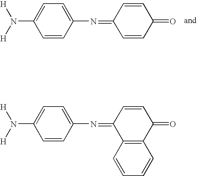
C1=CC(N=C2C=CC(=O)C=C2)=CC=C1N([H])[H].C1=CC(N=C2C3=C(C(=O)C=C2)C=CC=C3)=CC=C1N([H])[H]
